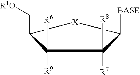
[BASE]C1C([R7])([R8])C([R9])([R6])C(C[R1O])[X]1
